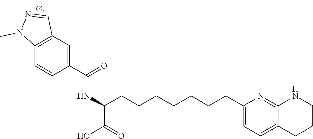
C1(C(=O)NC(C(=O)O)CCCCCCCC2=CC=C3C(=N2)NCCC3)=CC2=C(C=C1)N(C)N=C2
